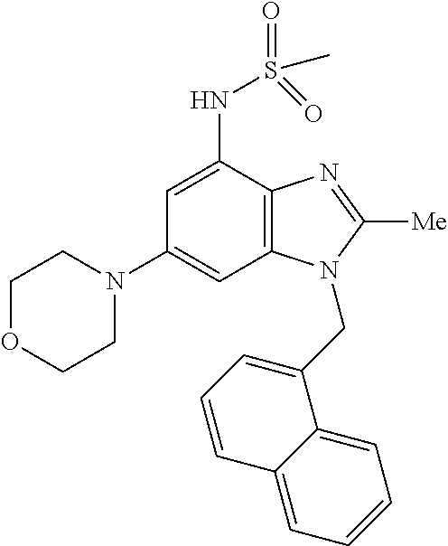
C1(N2CCOCC2)=CC2=C(C(NS(=O)(C)=O)=C1)N=C([Me])N2CC1=CC=CC2=CC=CC=C12
